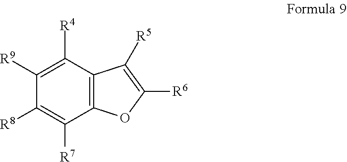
C12=C(C([R7])=C([R8])C([R9])=C1[R4])OC([R6])=C2[R5]
